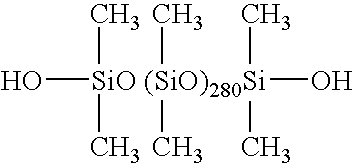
O[SiO (SiO)280Si](O)(C)(C)(C)(C)(C)C
